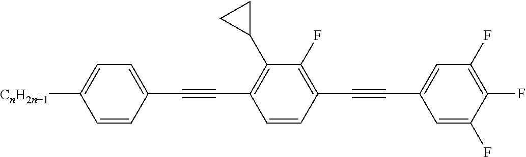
[CnH2n+1]C1=CC=C(C#CC2=C(C3CC3)C(F)=C(C#CC3=CC(F)=C(F)C(F)=C3)C=C2)C=C1
